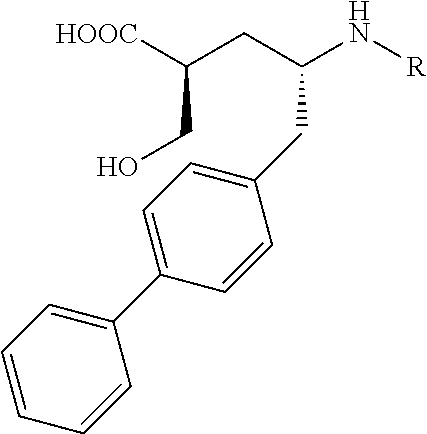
[HOOC]C(CC(N[R])CC1=CC=C(C2=CC=CC=C2)C=C1)CO
